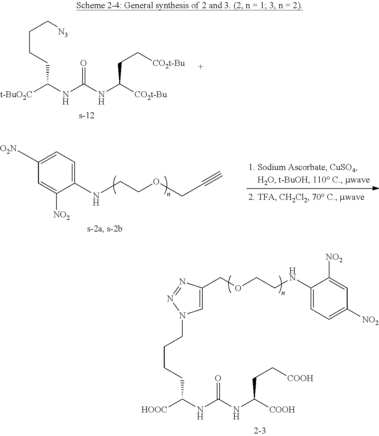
C(CC[COOH])([COOH])NC(NC([HOOC])CCCCN1C=C(COCCNC2=CC=C([NO2])C=C2[NO2])N=N1)=O.C(CC[CO2t-Bu])([CO2t-Bu])NC(NC([t-BuO2C])CCCC[N3])=O.C1([O2N])=CC=C(NCCOCC#C)C([NO2])=C1
